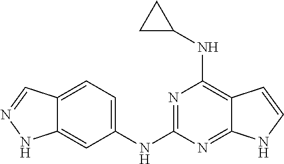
N(C1=C2C(=NC(NC3=CC=C4C(=C3)NN=C4)=N1)NC=C2)C1CC1
